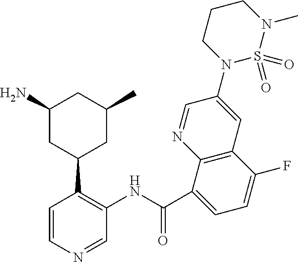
C1(N)CC(C2=C(NC(C3=CC=C(F)C4=C3N=CC(N3S(=O)(=O)N(C)CCC3)=C4)=O)C=NC=C2)CC(C)C1
